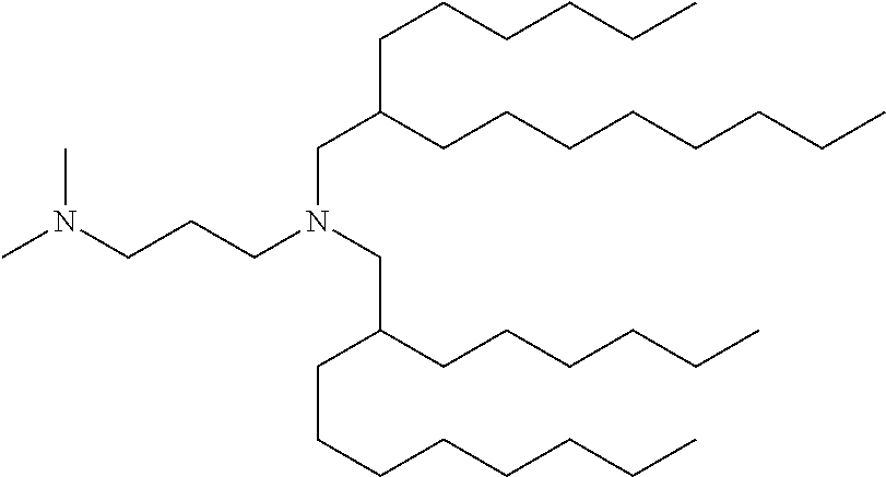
C(C(CCCCCCCC)CCCCCC)N(CCCN(C)C)CC(CCCCCC)CCCCCCCC
